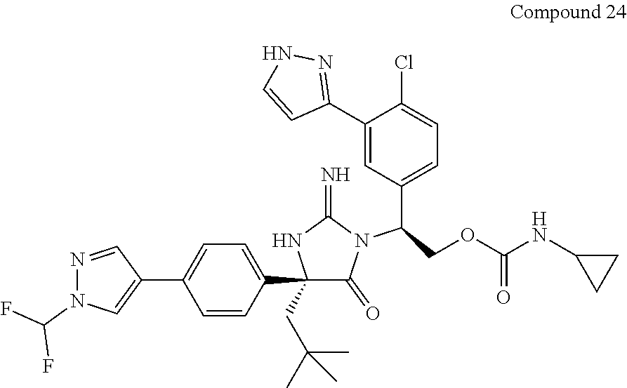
C1(C2=CC=C(C3=CN(C(F)F)N=C3)C=C2)(CC(C)(C)C)C(=O)N(C(COC(NC2CC2)=O)C2=CC=C(Cl)C(C3=NNC=C3)=C2)C(=N)N1
